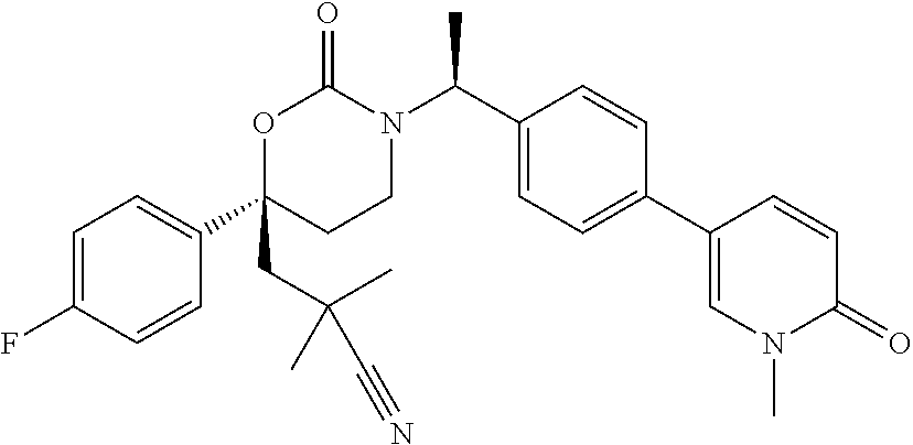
C1=C(F)C=CC(C2(CC(C)(C)C#N)CCN(C(C3=CC=C(C4=CN(C)C(=O)C=C4)C=C3)C)C(=O)O2)=C1
